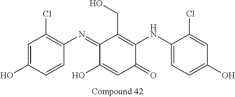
C1=C(O)C=CC(N=C2C(O)=CC(=O)C(NC3=CC=C(O)C=C3Cl)=C2CO)=C1Cl
